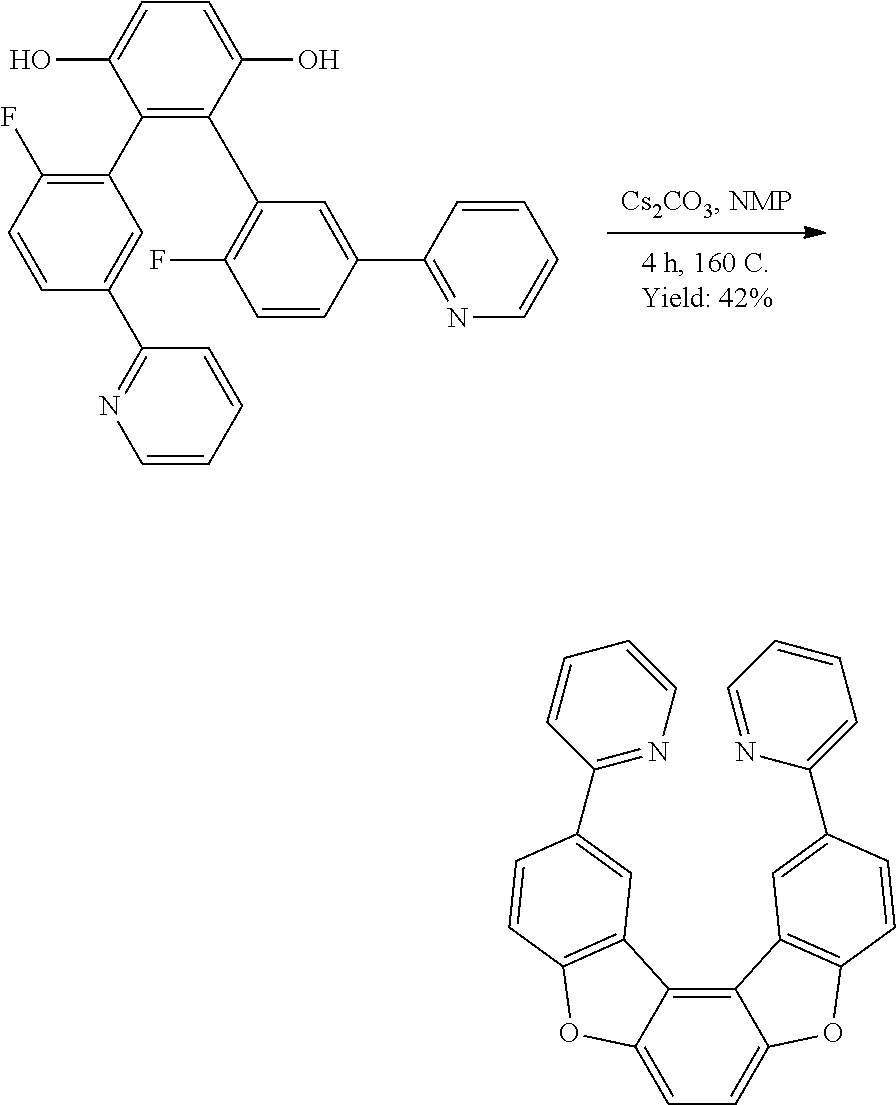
C1(C2=C(F)C=CC(C3=NC=CC=C3)=C2)=C(C2=C(F)C=CC(C3=NC=CC=C3)=C2)C(O)=CC=C1O.C12=C3C(=CC=C1OC1=C2C=C(C2=CC=CC=N2)C=C1)OC1=C3C=C(C2=NC=CC=C2)C=C1
